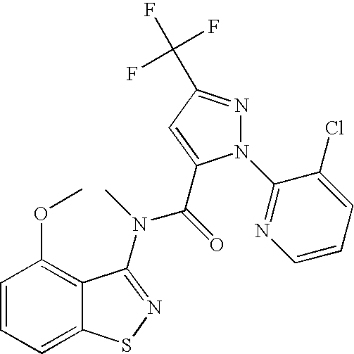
C1=CC=C2C(=C1OC)C(N(C(C1=CC(C(F)(F)F)=NN1C1=NC=CC=C1Cl)=O)C)=NS2
